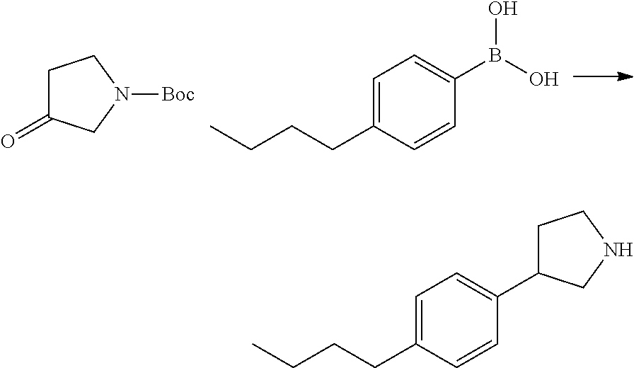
C1C(=O)CN([Boc])C1.C1=C(CCCC)C=CC(B(O)O)=C1.C1=C(CCCC)C=CC(C2CCNC2)=C1
